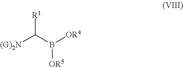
[(G)2N]C(B([OR4])[OR5])[R1]
